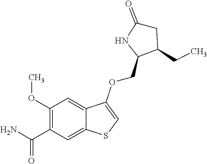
C1(OC)=C(C(N)=O)C=C2C(=C1)C(OCC1C(CC)CC(=O)N1)=CS2
